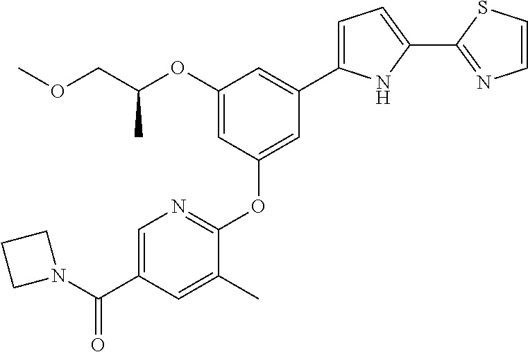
COCC(OC1=CC(OC2=NC=C(C(N3CCC3)=O)C=C2C)=CC(C2=CC=C(C3=NC=CS3)N2)=C1)C
